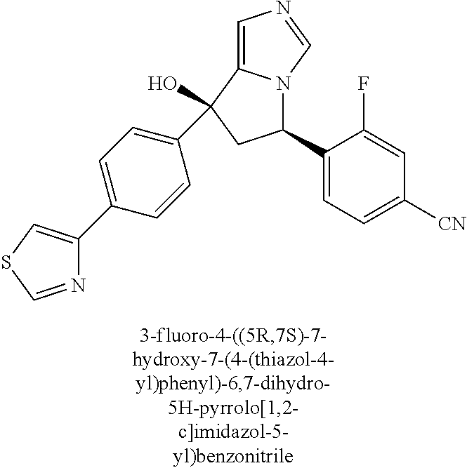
C1=CC(C2(O)C3=CN=CN3C(C3=CC=C([CN])C=C3F)C2)=CC=C1C1=CSC=N1
